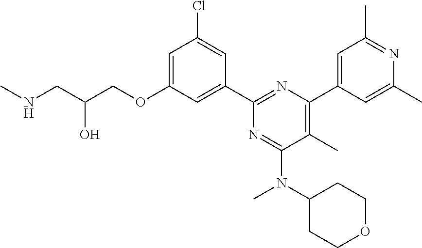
N(CC(COC1=CC(Cl)=CC(C2=NC(C3=CC(C)=NC(C)=C3)=C(C)C(N(C3CCOCC3)C)=N2)=C1)O)C
